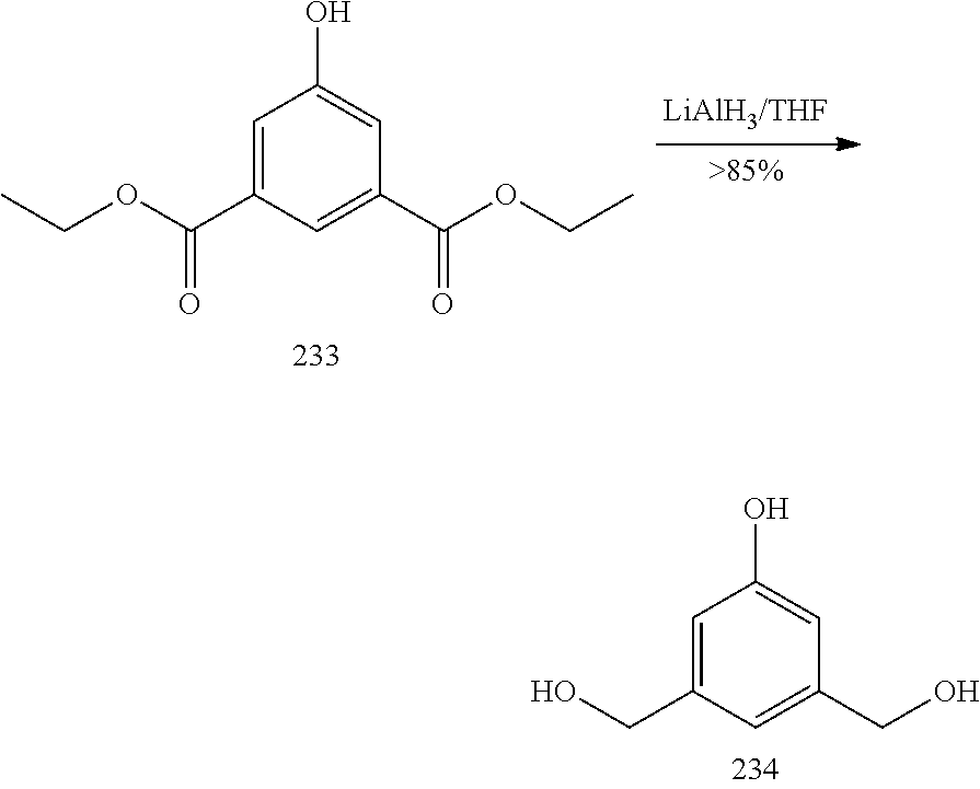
C1=C(C(=O)OCC)C=C(C(=O)OCC)C=C1O.C1=C(CO)C=C(CO)C=C1O
